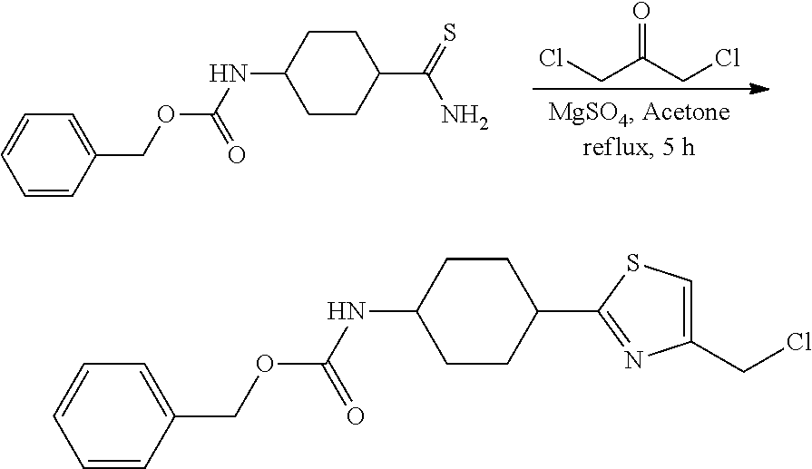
C1=CC(COC(NC2CCC(C(=S)N)CC2)=O)=CC=C1.ClCC(CCl)=O.C1=CC(COC(NC2CCC(C3=NC(CCl)=CS3)CC2)=O)=CC=C1
